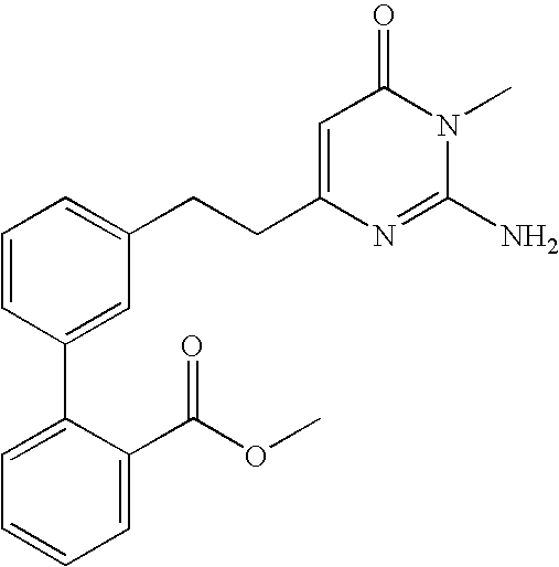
C1=CC(C2=CC=CC=C2C(OC)=O)=CC(CCC2=CC(=O)N(C)C(N)=N2)=C1
